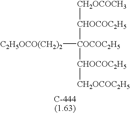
[CH2OCOCH3][CHOCOC2H5][COCOC2H5]([CHOCOC2H5][CH2OCOC2H5])[C2H5OCO(CH2)2]
